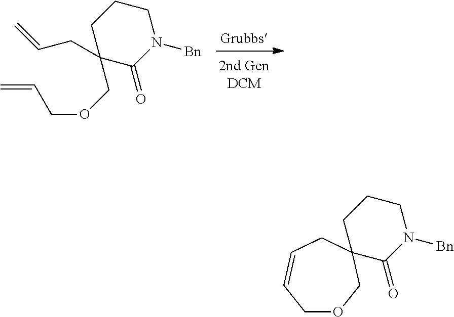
C1C(COCC=C)(CC=C)C(=O)N([Bn])CC1.C1CCN([Bn])C(=O)C12COCC=CC2
